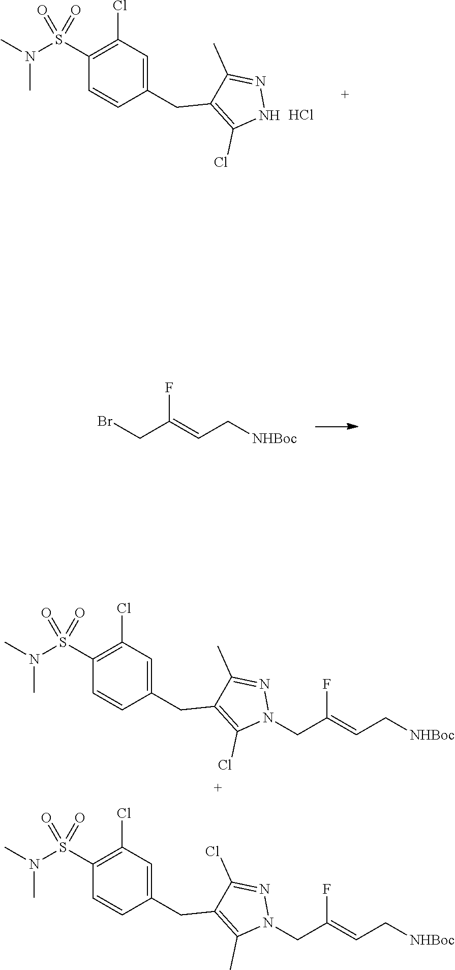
N1N=C(C)C(CC2=CC(Cl)=C(S(N(C)C)(=O)=O)C=C2)=C1Cl.Cl.FC(=CC[NHBoc])CBr.N1=C(C)C(CC2=CC(Cl)=C(S(N(C)C)(=O)=O)C=C2)=C(Cl)N1CC(F)=CC[NHBoc].N1=C(Cl)C(CC2=CC(Cl)=C(S(N(C)C)(=O)=O)C=C2)=C(C)N1CC(F)=CC[NHBoc]
